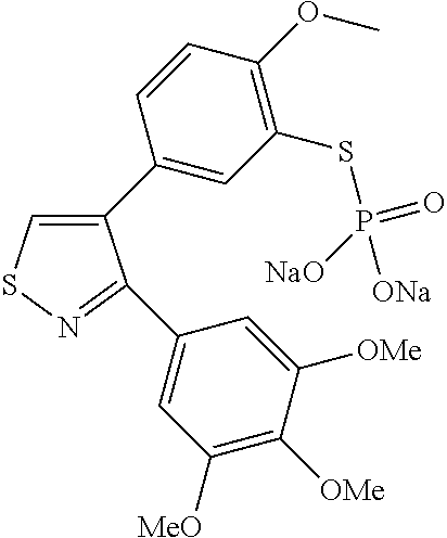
C1(C2=CC(SP(=O)([ONa])[NaO])=C(OC)C=C2)=CSN=C1C1=CC([MeO])=C([OMe])C([OMe])=C1
